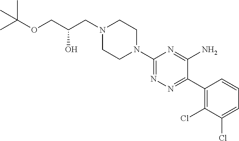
C1(N2CCN(CC(COC(C)(C)C)O)CC2)=NN=C(C2=C(Cl)C(Cl)=CC=C2)C(N)=N1
